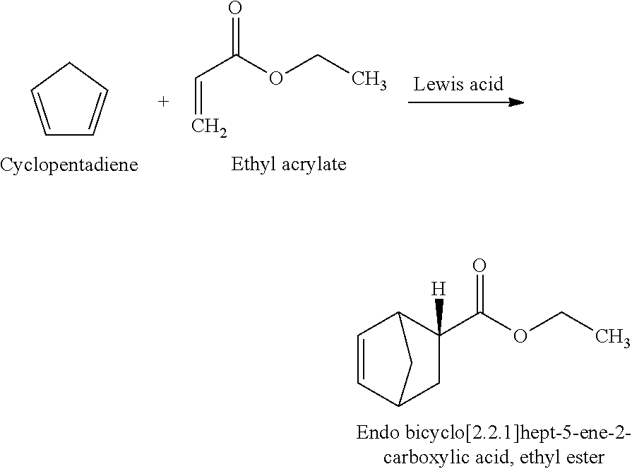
O=C(OCC)C1([H])C2C=CC(C1)C2.C1=CCC=C1.O=C(OCC)C=C
